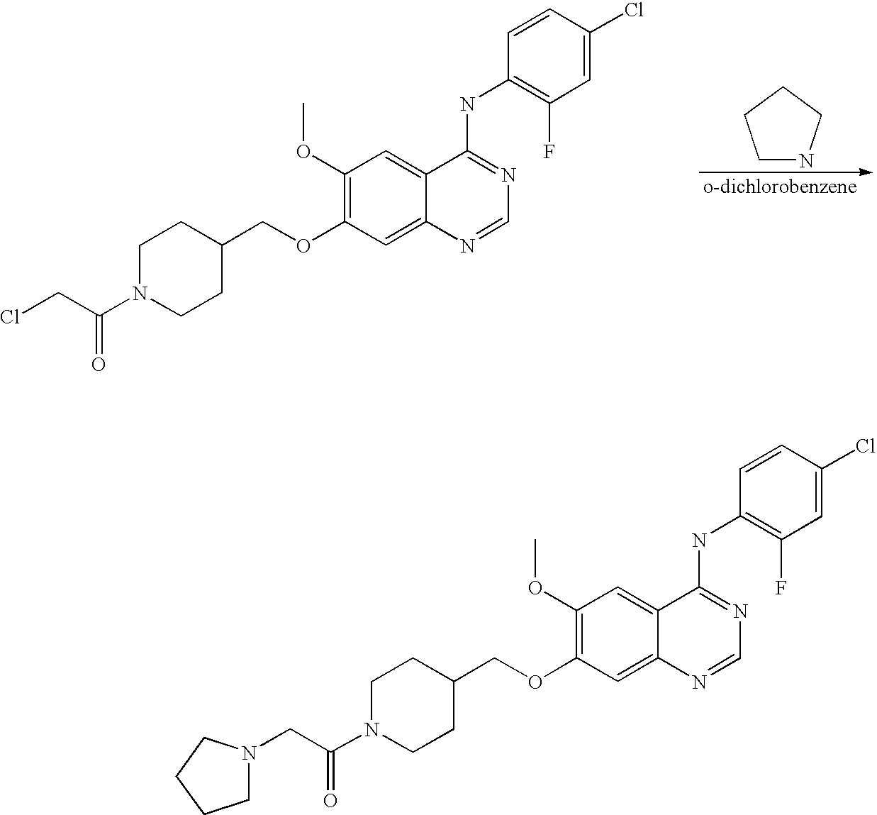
C1NCCC1.C1CC(COC2=C(OC)C=C3C(=C2)N=CN=C3NC2=C(F)C=C(Cl)C=C2)CCN1C(CCl)=O.C1N(C(CN2CCCC2)=O)CCC(COC2=C(OC)C=C3C(=C2)N=CN=C3NC2=C(F)C=C(Cl)C=C2)C1
